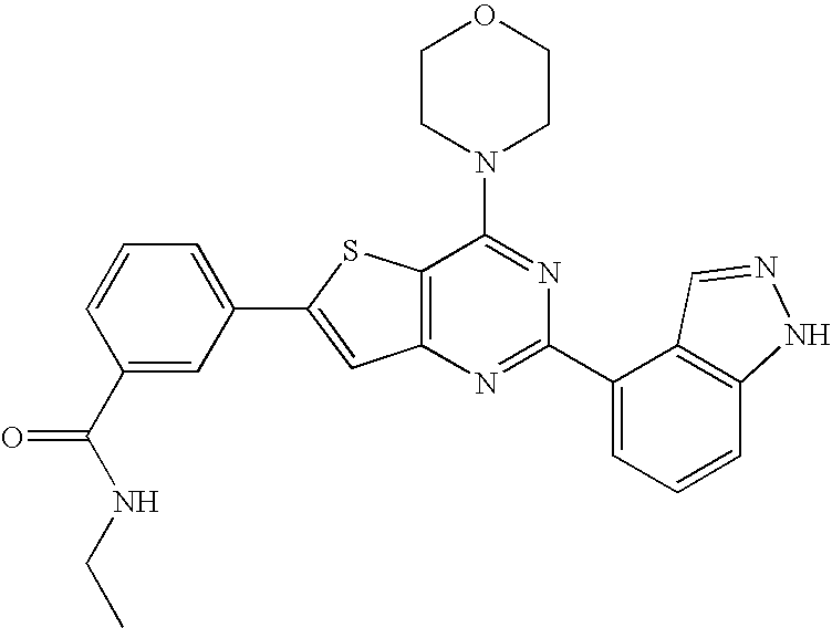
C1CN(C2=NC(C3=CC=CC4=C3C=NN4)=NC3=C2SC(C2=CC=CC(C(NCC)=O)=C2)=C3)CCO1
